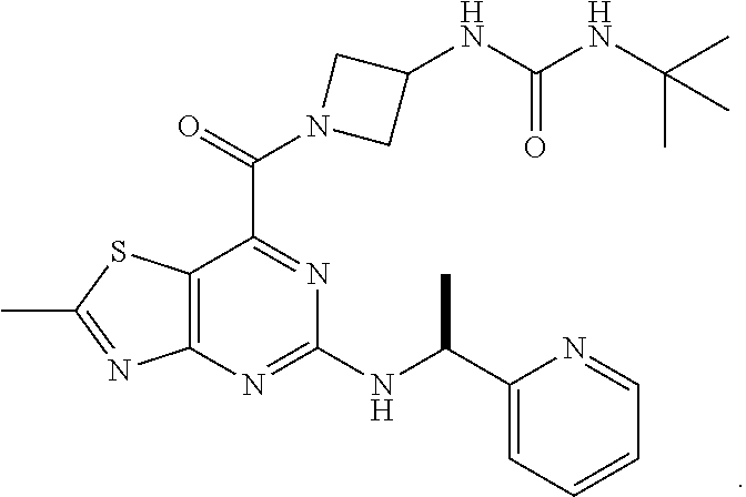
C12=C(N=C(NC(C3=CC=CC=N3)C)N=C1C(=O)N1CC(NC(NC(C)(C)C)=O)C1)N=C(C)S2
